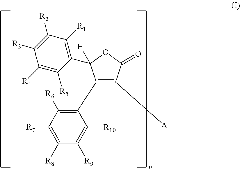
C1(C2=C([R6])C([R7])=C([R8])C([R9])=C2[R10])=C([A])C(=O)OC1(C1=C([R1])C([R2])=C([R3])C([R4])=C1[R5])[H]
